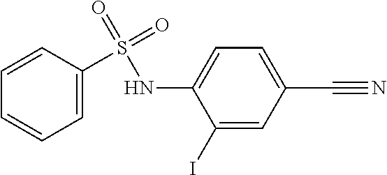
C1=C(C#N)C=C(I)C(NS(=O)(=O)C2=CC=CC=C2)=C1
